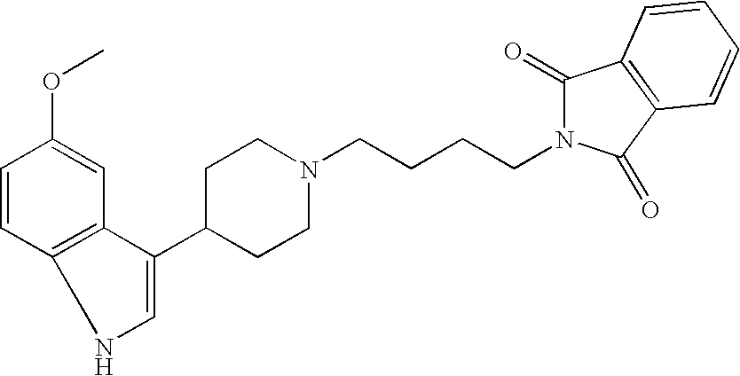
C1=CC2=C(C=C1OC)C(C1CCN(CCCCN3C(=O)C4=C(C3=O)C=CC=C4)CC1)=CN2
